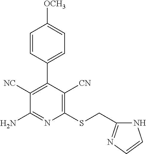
C1=CC(C2=C([NC])C(N)=NC(SCC3=NC=CN3)=C2[CN])=CC=C1[OCH3]
